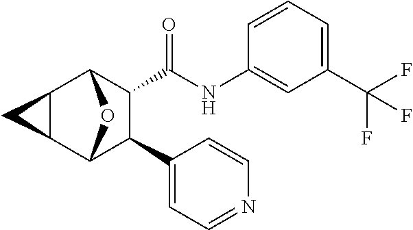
C1(NC(=O)C2C(C3=CC=NC=C3)C3OC2C2C3C2)=CC(C(F)(F)F)=CC=C1
